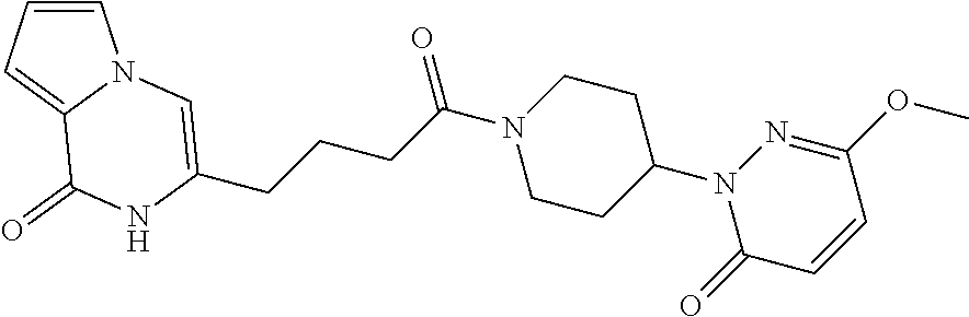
C1=CC=C2N1C=C(CCCC(N1CCC(N3C(=O)C=CC(OC)=N3)CC1)=O)NC2=O
